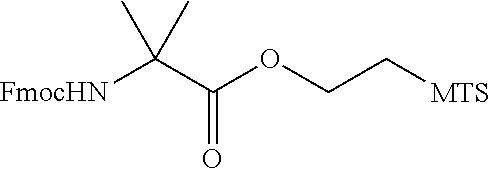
[FmocHN]C(C(OCC[MTS])=O)(C)C
